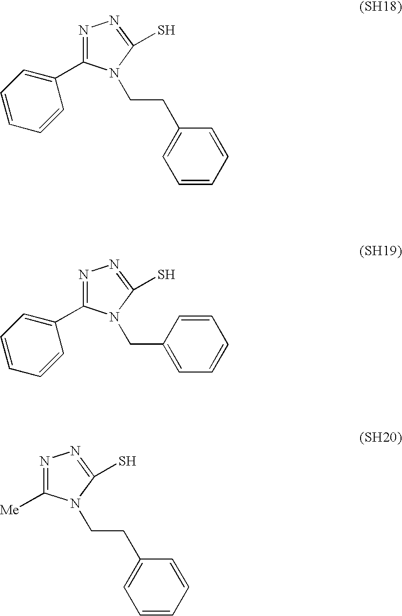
N1=C(C2=CC=CC=C2)N(CCC2=CC=CC=C2)C(S)=N1.N1=C(C2=CC=CC=C2)N(CC2=CC=CC=C2)C(S)=N1.N1=C([Me])N(CCC2=CC=CC=C2)C(S)=N1
